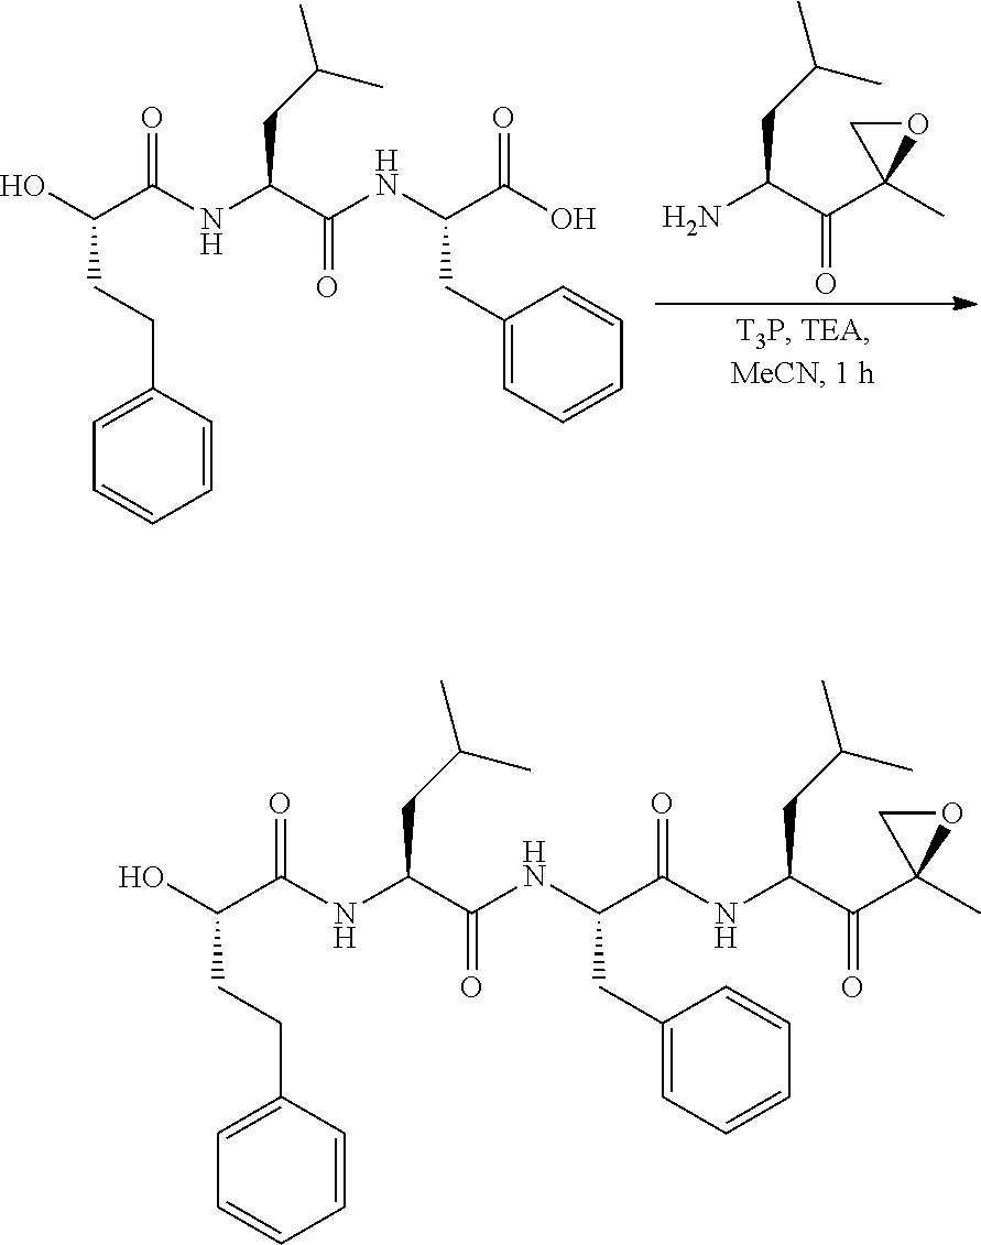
O=C(O)C(NC(C(NC(C(O)CCC1=CC=CC=C1)=O)CC(C)C)=O)CC1=CC=CC=C1.C(C(N)C(C1(C)OC1)=O)C(C)C.O=C(C(NC(C(NC(C(O)CCC1=CC=CC=C1)=O)CC(C)C)=O)CC1=CC=CC=C1)NC(CC(C)C)C(C1(C)OC1)=O
